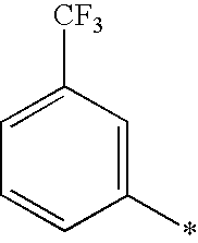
C1([CF3])=CC=CC(*)=C1
